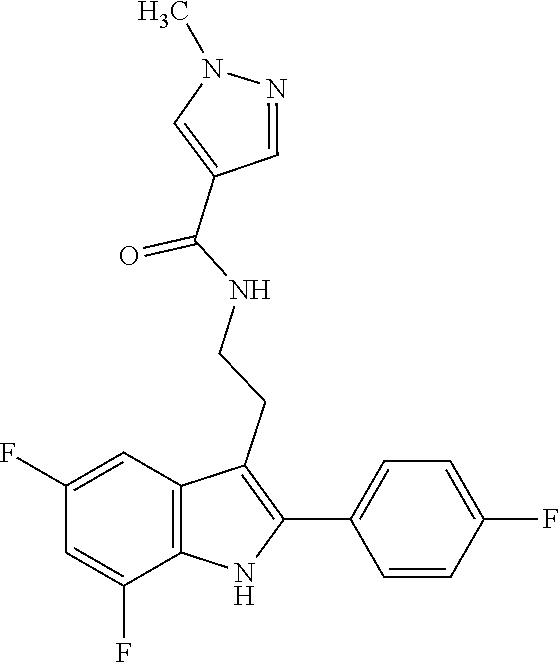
C1=C(C(NCCC2=C(C3=CC=C(F)C=C3)NC3=C2C=C(F)C=C3F)=O)C=NN1C
